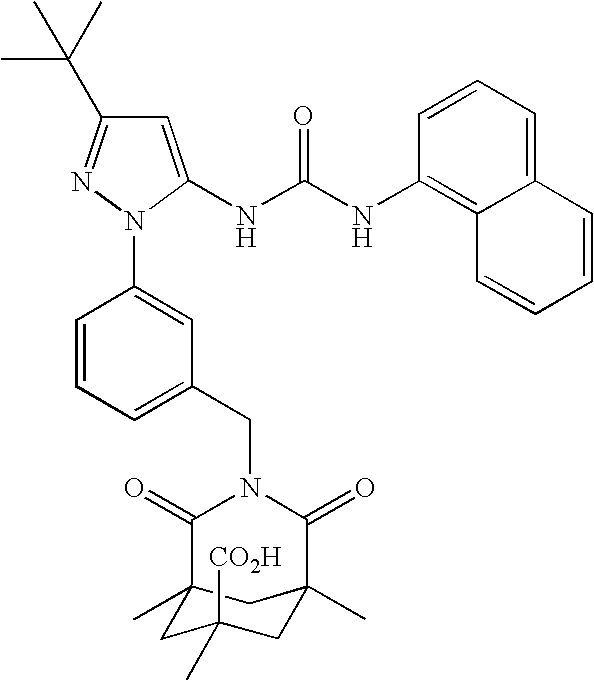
C1=C(NC(NC2=C3C(=CC=C2)C=CC=C3)=O)N(C2=CC(CN3C(=O)C4(C)CC([CO2H])(C)CC(C)(C3=O)C4)=CC=C2)N=C1C(C)(C)C
